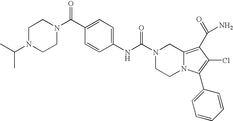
C1(C(N2CCN(C(C)C)CC2)=O)=CC=C(NC(=O)N2CCN3C(=C(C(N)=O)C(Cl)=C3C3=CC=CC=C3)C2)C=C1
